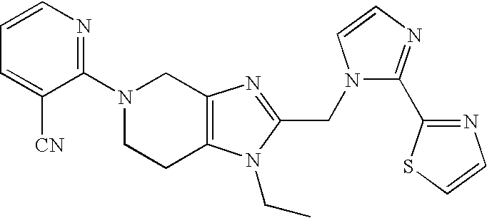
C1CC2=C(CN1C1=NC=CC=C1[CN])N=C(CN1C=CN=C1C1=NC=CS1)N2CC
